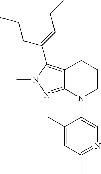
C12=NN(C)C(C(CCC)=CCC)=C1CCCN2C1=CN=C(C)C=C1C
